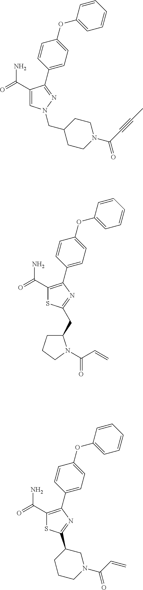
C1=CC(OC2=CC=CC=C2)=CC=C1C1=NN(CC2CCN(C(=O)C#CC)CC2)C=C1C(=O)N.C1=CC(OC2=CC=CC=C2)=CC=C1C1=C(C(=O)N)SC(CC2CCCN2C(=O)C=C)=N1.C1=CC(OC2=CC=CC=C2)=CC=C1C1=C(C(=O)N)SC(C2CCCN(C(=O)C=C)C2)=N1
